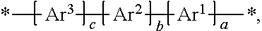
*[Ar3][Ar2][Ar1]*
